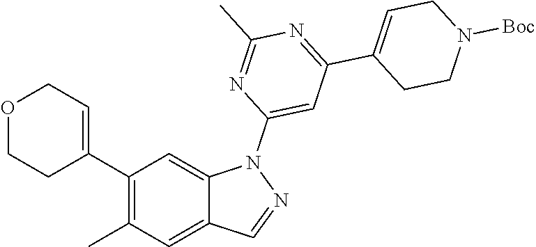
C1(C2=CCOCC2)=C(C)C=C2C(=C1)N(C1=CC(C3=CCN([Boc])CC3)=NC(C)=N1)N=C2
